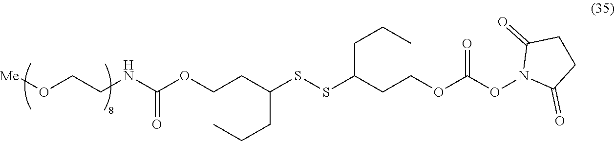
N(C(=O)OCCC(CCC)SSC(CCC)CCOC(=O)ON1C(=O)CCC1=O)CCO[Me]
